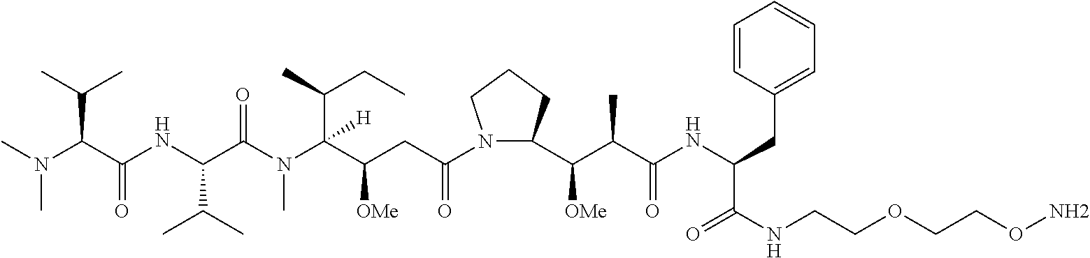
C(C(C(N(C(C(NC(C(N(C)C)C(C)C)=O)C(C)C)=O)C)(C(CC)C)[H])[OMe])C(N1C(C(C(C(NC(C(NCCOCCON)=O)CC2=CC=CC=C2)=O)C)[OMe])CCC1)=O
